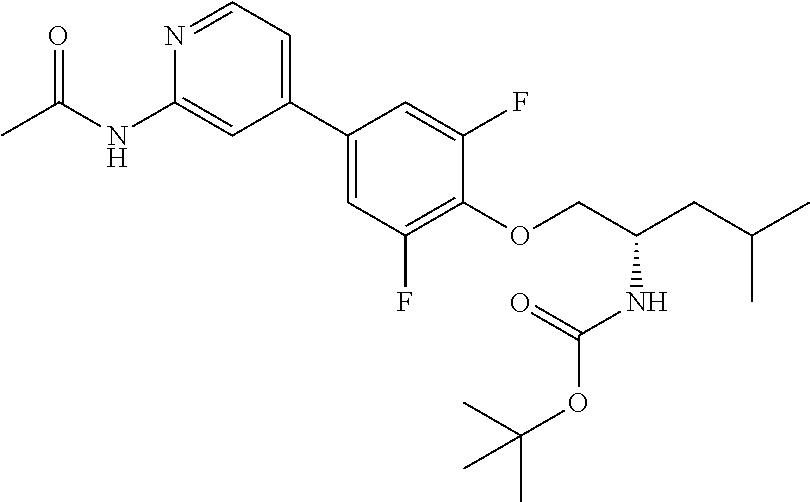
C1(C2=CC=NC(NC(C)=O)=C2)=CC(F)=C(OCC(CC(C)C)NC(OC(C)(C)C)=O)C(F)=C1
